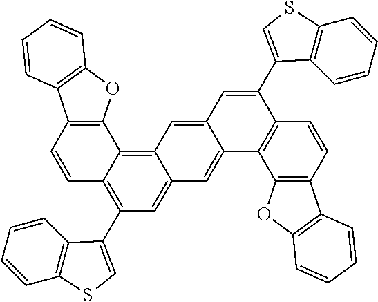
C12=C(OC3=C1C=CC=C3)C1=C3C(=CC(C4=CSC5=C4C=CC=C5)=C1C=C2)C=C1C(=C3)C=C(C2=CSC3=C2C=CC=C3)C2=C1C1=C(C=C2)C2=C(O1)C=CC=C2
